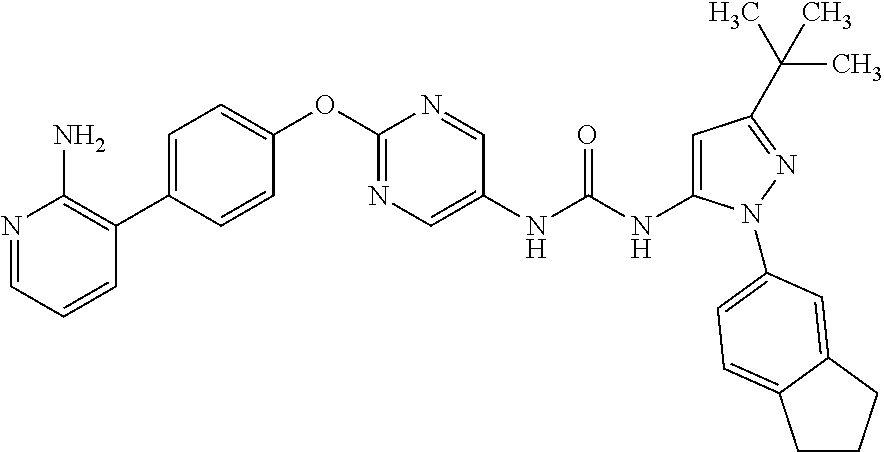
C1=CC(C2=C(N)N=CC=C2)=CC=C1OC1=NC=C(NC(NC2=CC(C(C)(C)C)=NN2C2=CC=C3CCCC3=C2)=O)C=N1
